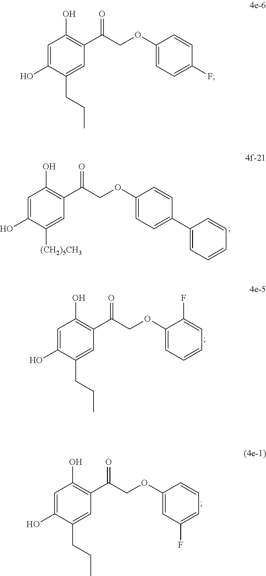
C1=C(O)C(CCC)=CC(C(COC2=CC=C(F)C=C2)=O)=C1O.C1=C(O)C([(CH2)5CH3])=CC(C(COC2=CC=C(C3=CC=CC=C3)C=C2)=O)=C1O.C1=C(O)C(CCC)=CC(C(COC2=CC=CC=C2F)=O)=C1O.C1=C(O)C(CCC)=CC(C(COC2=CC(F)=CC=C2)=O)=C1O
